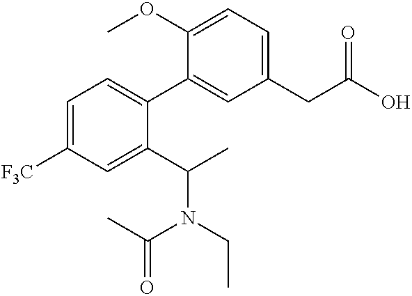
C1(OC)=CC=C(CC(O)=O)C=C1C1=CC=C([F3C])C=C1C(C)N(CC)C(C)=O
